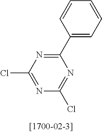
N1=C(Cl)N=C(C2=CC=CC=C2)N=C1Cl
